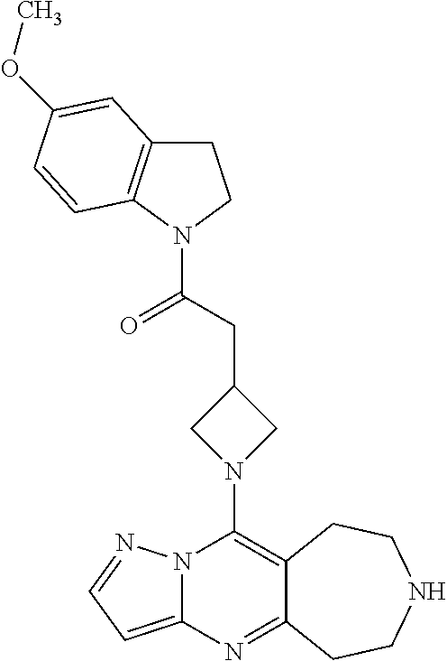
N12C(=CC=N1)N=C1C(=C2N2CC(CC(N3CCC4=C3C=CC(OC)=C4)=O)C2)CCNCC1
